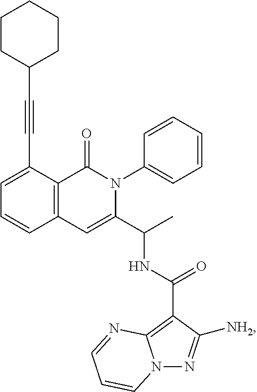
C1=C(C#CC2CCCCC2)C2=C(C=C1)C=C(C(C)NC(=O)C1=C3N(N=C1[NH2])C=CC=N3)N(C1=CC=CC=C1)C2=O
